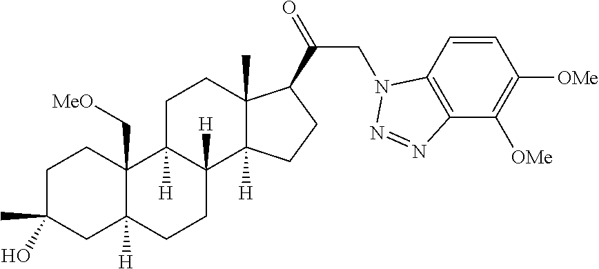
C1C(C)(O)CC2([H])C(C[MeO])(C1)C1([H])C([H])(CC2)C2([H])C(C)(CC1)C(C(=O)CN1C3=C(C([OMe])=C([OMe])C=C3)N=N1)CC2
